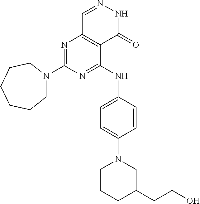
N1=C(N2CCCCCC2)N=C(NC2=CC=C(N3CCCC(CCO)C3)C=C2)C2=C1C=NNC2=O
